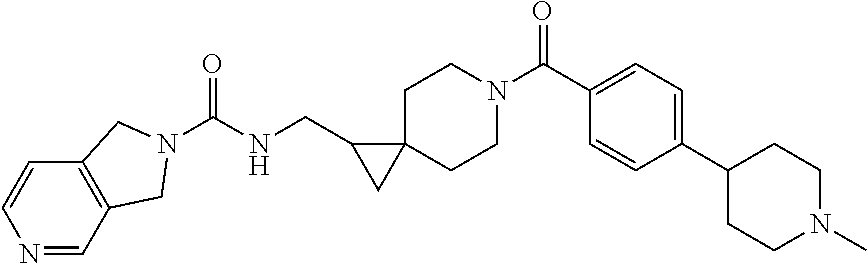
N1=CC2=C(C=C1)CN(C(NCC1CC13CCN(C(=O)C1=CC=C(C4CCN(C)CC4)C=C1)CC3)=O)C2
